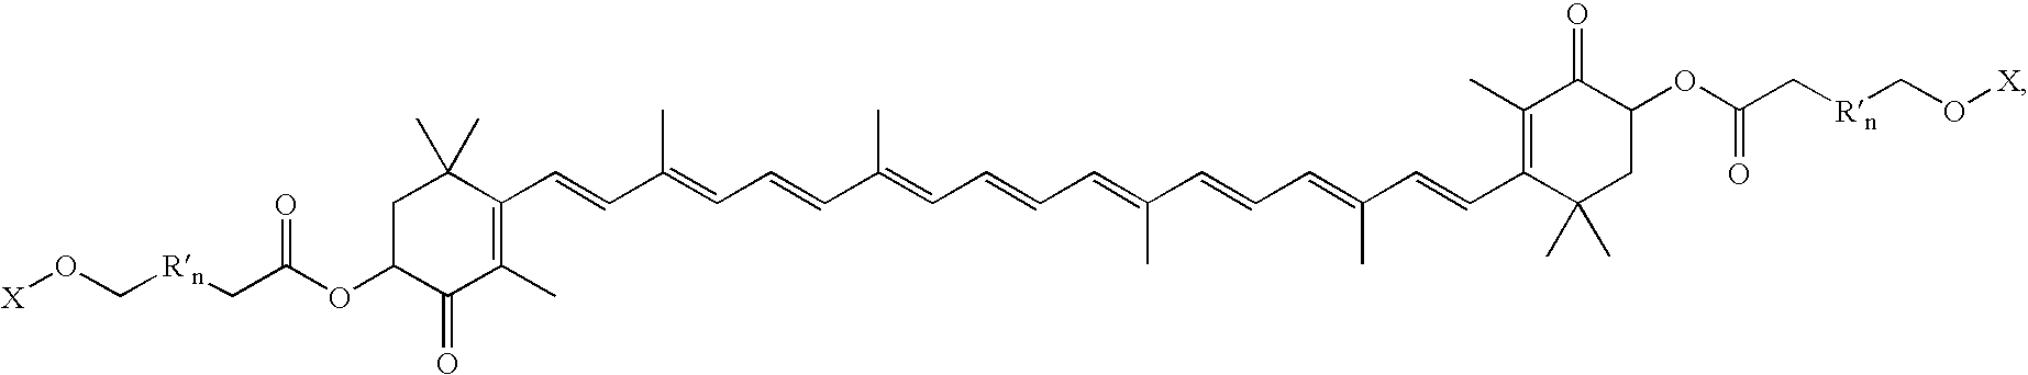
C1C(OC(C[Rn]CO[X])=O)C(=O)C(C)=C(C=CC(=CC=CC(C)=CC=CC=C(C=CC=C(C=CC2=C(C)C(=O)C(OC(=O)C[Rn]CO[X])CC2(C)C)C)C)C)C1(C)C
